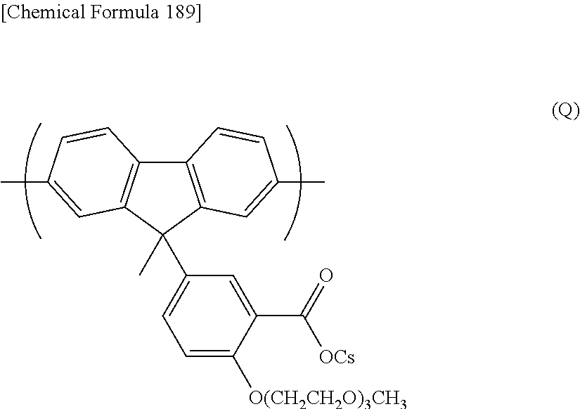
C12=C(C(C)(C3=CC=C([O(CH2CH2O)3CH3])C(C([OCs])=O)=C3)C3=C1C=CC(C)=C3)C=C(C)C=C2
